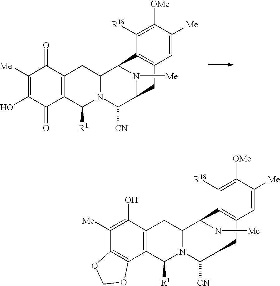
C1([Me])=C(O)C2=C(C3=C1OCO3)C([R1])N1C(C2)C2N([Me])C(C1[CN])CC1=C2C([R18])=C([OMe])C([Me])=C1.C1([Me])=C(O)C(=O)C2=C(C1=O)CC1N(C2[R1])C([CN])C2N([Me])C1C1=C(C2)C=C([Me])C([OMe])=C1[R18]
